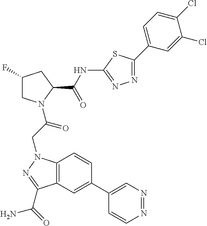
C12=C(C=C(C3=CN=NC=C3)C=C1)C(C(=O)N)=NN2CC(N1CC(F)CC1C(NC1=NN=C(C2=CC=C(Cl)C(Cl)=C2)S1)=O)=O
